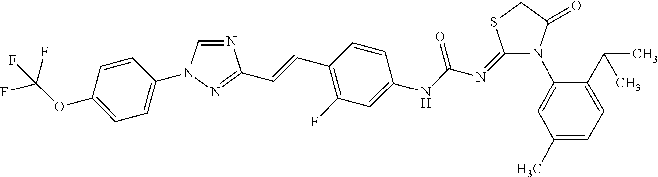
N1=CN(C2=CC=C(OC(F)(F)F)C=C2)N=C1C=CC1=C(F)C=C(NC(=O)N=C2N(C3=CC(C)=CC=C3C(C)C)C(=O)CS2)C=C1
